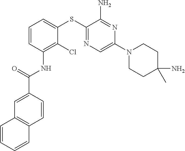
C1=CC(NC(=O)C2=CC3=C(C=C2)C=CC=C3)=C(Cl)C(SC2=NC=C(N3CCC(N)(C)CC3)N=C2N)=C1
